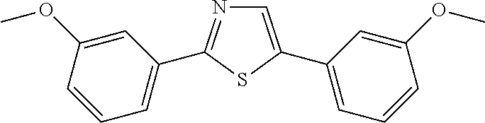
C1=C(C2=CC=CC(OC)=C2)SC(C2=CC=CC(OC)=C2)=N1
